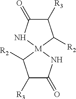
C1([R3])C(=O)N[M]2(C1[R2])NC(=O)C([R3])C2[R2]
